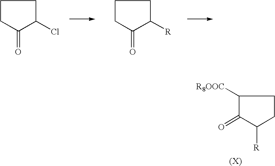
C1([R8OOC])C(=O)C([R])CC1.C1CC(=O)C(Cl)C1.C1CC(=O)C([R])C1
